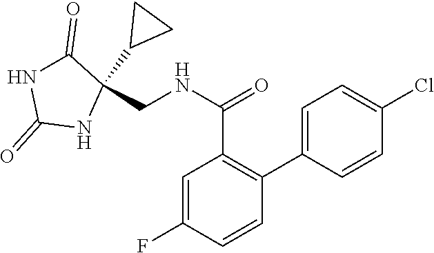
C1=C(C2=C(C(NCC3(C4CC4)C(=O)NC(=O)N3)=O)C=C(F)C=C2)C=CC(Cl)=C1
